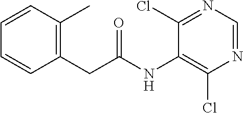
C1(CC(=O)NC2=C(Cl)N=CN=C2Cl)=C(C)C=CC=C1
